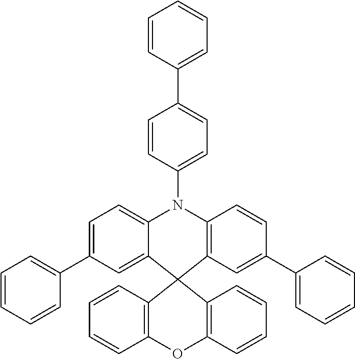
C1=C2C(=CC(C3=CC=CC=C3)=C1)C1(C3=C(N2C2=CC=C(C4=CC=CC=C4)C=C2)C=CC(C2=CC=CC=C2)=C3)C2=C(OC3=C1C=CC=C3)C=CC=C2
